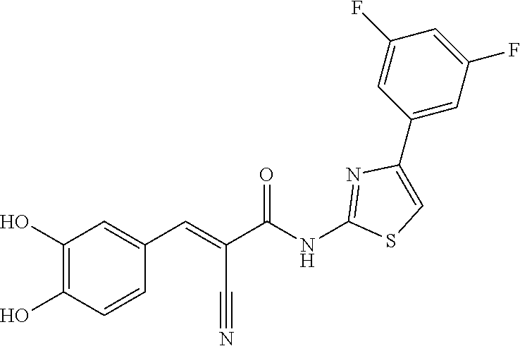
C1(C2=CC(F)=CC(F)=C2)=CSC(NC(C(C#N)=CC2=CC(O)=C(O)C=C2)=O)=N1
